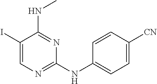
C1(I)=CN=C(NC2=CC=C([CN])C=C2)N=C1NC
